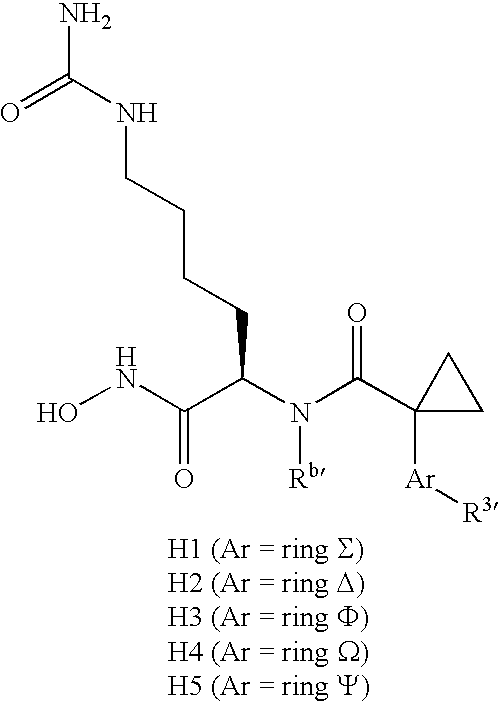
ONC(=O)C(CCCCNC(N)=O)N([Rb])C(=O)C1([Ar][R3])CC1
